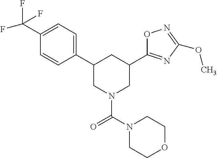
C1(C(F)(F)F)=CC=C(C2CN(C(=O)N3CCOCC3)CC(C3=NC(OC)=NO3)C2)C=C1
